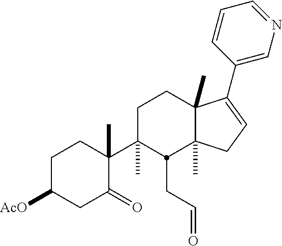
C1C([AcO])CC(=O)C(C2(C)CCC3(C)C(C)(CC=C3C3=CN=CC=C3)C2CC=O)(C)C1
